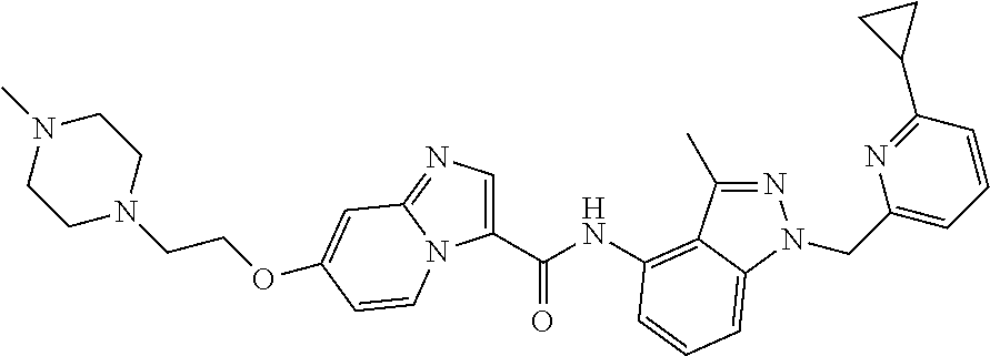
C1(C(NC2=C3C(C)=NN(CC4=CC=CC(C5CC5)=N4)C3=CC=C2)=O)=CN=C2N1C=CC(OCCN1CCN(C)CC1)=C2
